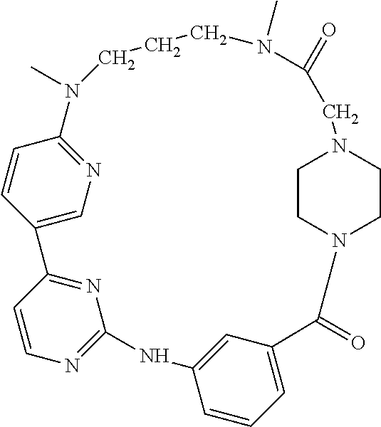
C1=CC2=CN=C1N(C)CCCN(C)C(=O)CN1CCN(CC1)C(=O)C1=CC=CC(=C1)NC1=NC=CC2=N1
